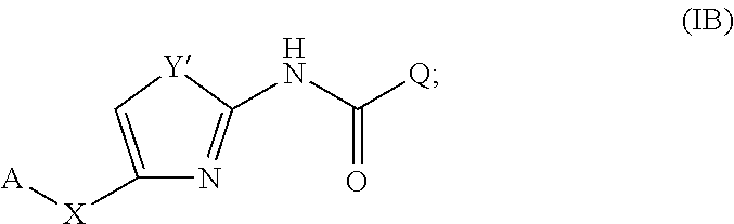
C1([X][A])=C[Y]C(NC([Q])=O)=N1
